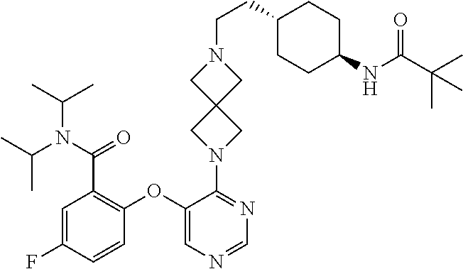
C1(OC2=C(C(N(C(C)C)C(C)C)=O)C=C(F)C=C2)=CN=CN=C1N1CC2(C1)CN(CCC1CCC(NC(C(C)(C)C)=O)CC1)C2
